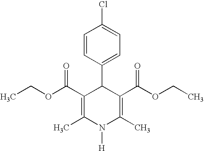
C1(C(OCC)=O)=C(C)N([H])C(C)=C(C(OCC)=O)C1C1=CC=C(Cl)C=C1
